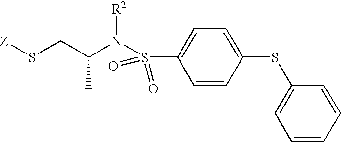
[Z]SCC(N(S(C1=CC=C(SC2=CC=CC=C2)C=C1)(=O)=O)[R2])C
